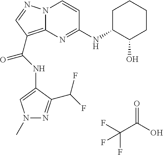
N(C(=O)C1=C2N(N=C1)C=CC(NC1C(O)CCCC1)=N2)C1=CN(C)N=C1C(F)F.FC(C(O)=O)(F)F
